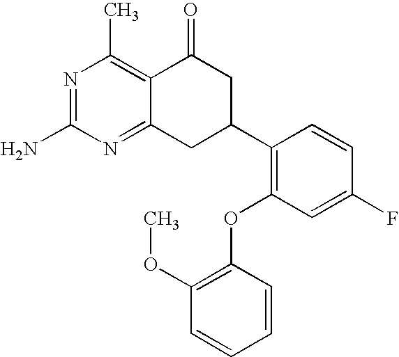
C1(OC)=C(OC2=C(C3CC(=O)C4=C(C)N=C(N)N=C4C3)C=CC(F)=C2)C=CC=C1
